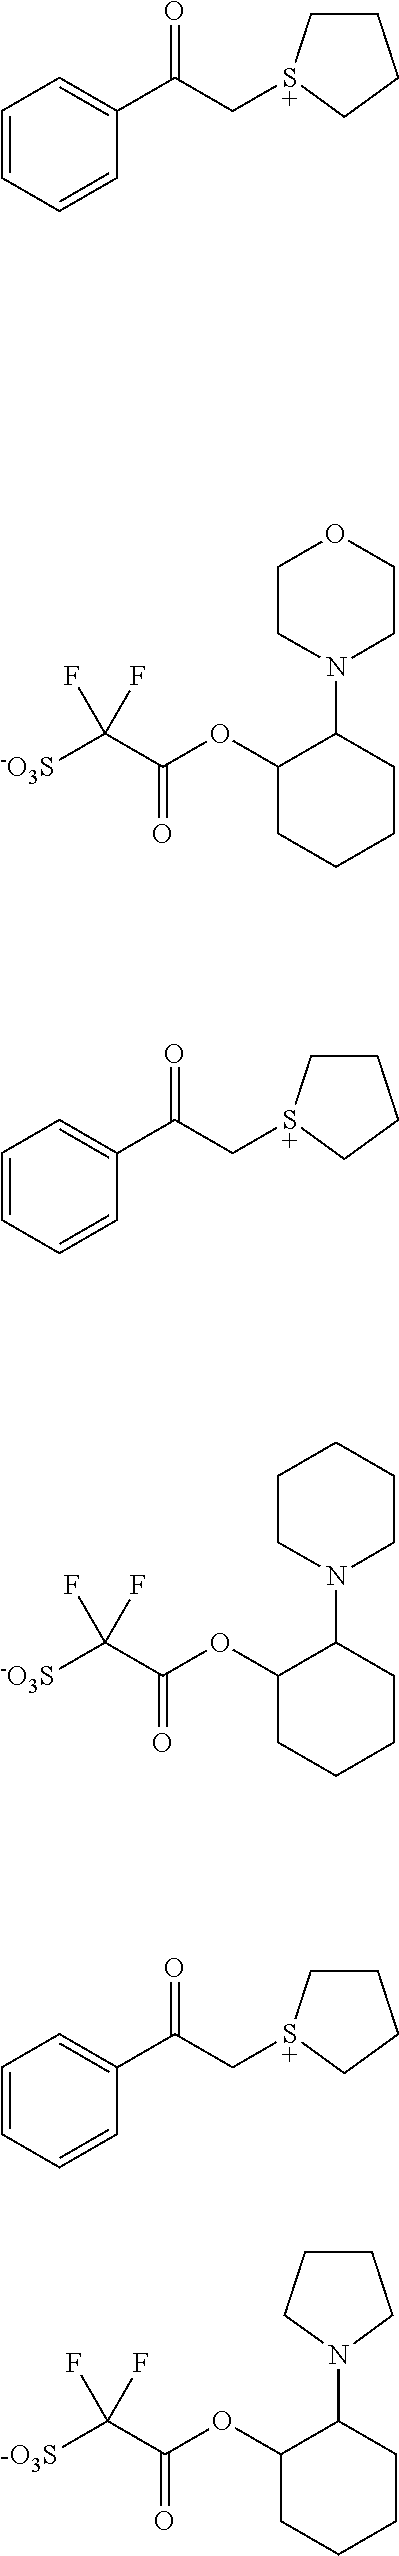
[-O3S]C(C(OC1CCCCC1N1CCOCC1)=O)(F)F.[-O3S]C(C(OC1CCCCC1N1CCCCC1)=O)(F)F.[-O3S]C(C(OC1CCCCC1N1CCCC1)=O)(F)F.C1=CC=CC(C(=O)C[S+]2CCCC2)=C1.C1=CC=CC(C(=O)C[S+]2CCCC2)=C1.C1=CC=CC(C(=O)C[S+]2CCCC2)=C1
